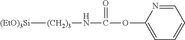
[(EtO)3Si][(CH2)3]NC(=O)OC1=CC=CC=N1
